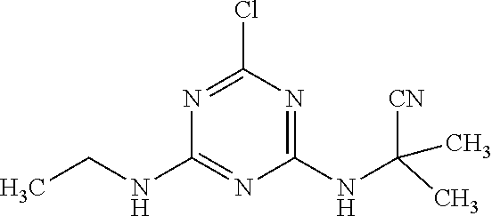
N1=C(Cl)N=C(NC([CN])(C)C)N=C1NCC
